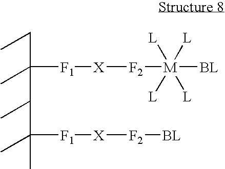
C(C([F1][X][F2][M]([L])([L])([BL])([L])[L])(C(C)C(C)(C)[F1][X][F2][BL])C)C
